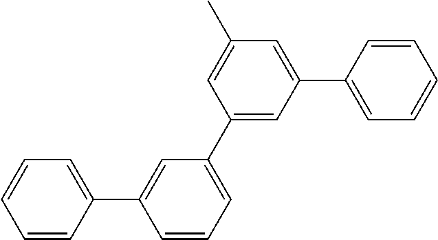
C1=CC(C2=CC(C3=CC(C4=CC=CC=C4)=CC(C)=C3)=CC=C2)=CC=C1
